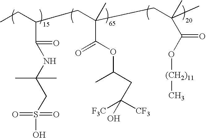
CCC(CC(CC(C)(C)C(=O)O[(CH2)11]C)(C)C(OC(CC([CF3])([F3C])O)C)=O)C(NC(CS(O)(=O)=O)(C)C)=O
